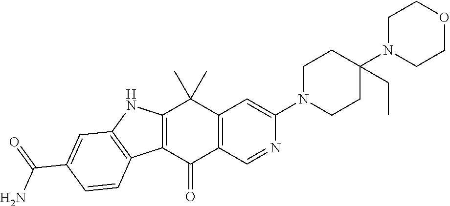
C12=C(C(=O)C3=C(C1(C)C)C=C(N1CCC(N4CCOCC4)(CC)CC1)N=C3)C1=C(N2)C=C(C(=O)N)C=C1
